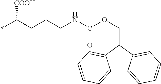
C12=CC=CC=C1C(COC(NCCCC(*)[COOH])=O)C1=CC=CC=C21
